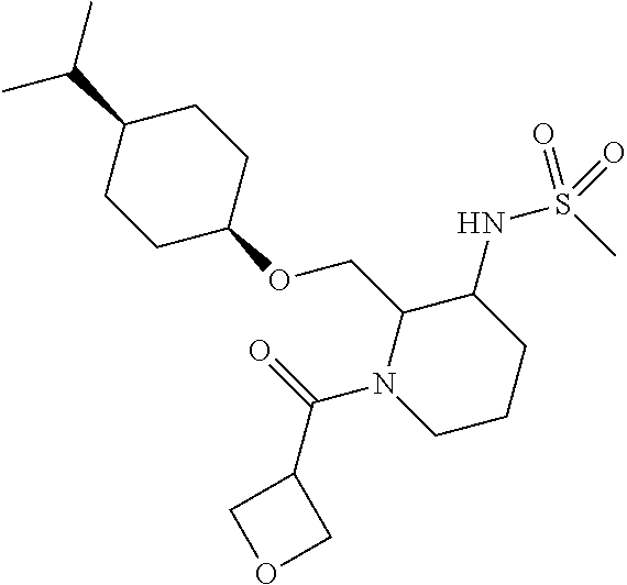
C1(C(C)C)CCC(OCC2N(C(=O)C3COC3)CCCC2NS(C)(=O)=O)CC1
